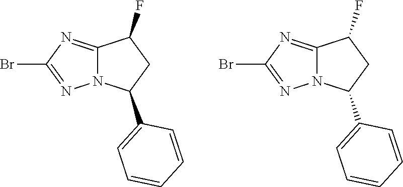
BrC1=NN2C(=N1)C(F)CC2C1=CC=CC=C1.BrC1=NN2C(=N1)C(F)CC2C1=CC=CC=C1
